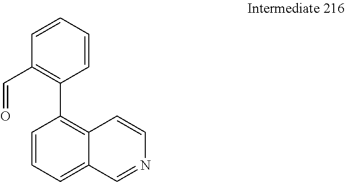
C1=CC=C2C(=C1C1=C(C=O)C=CC=C1)C=CN=C2
